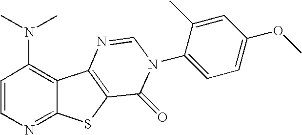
C1=CN=C2C(=C1N(C)C)C1=C(S2)C(=O)N(C2=CC=C(OC)C=C2C)C=N1
